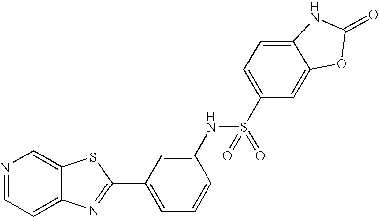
N1=CC=C2C(=C1)SC(C1=CC=CC(NS(=O)(C3=CC=C4C(=C3)OC(=O)N4)=O)=C1)=N2
